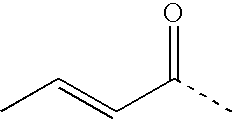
CC=CC(C)=O
